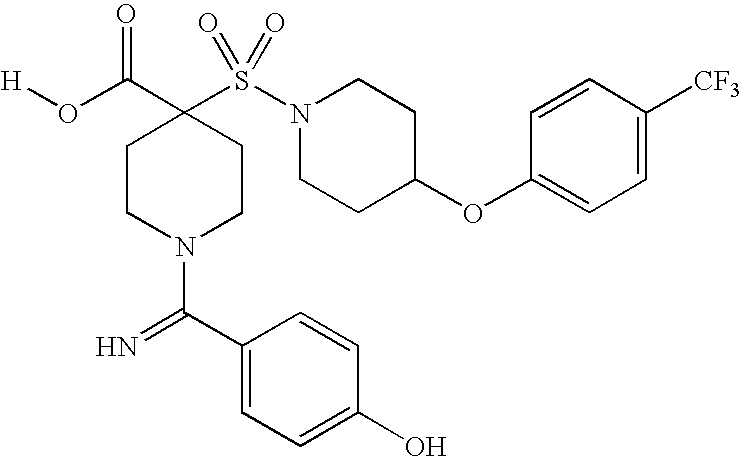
C1(OC2CCN(S(=O)(=O)C3(C(=O)O[H])CCN(C(=N)C4=CC=C(O)C=C4)CC3)CC2)=CC=C([CF3])C=C1
